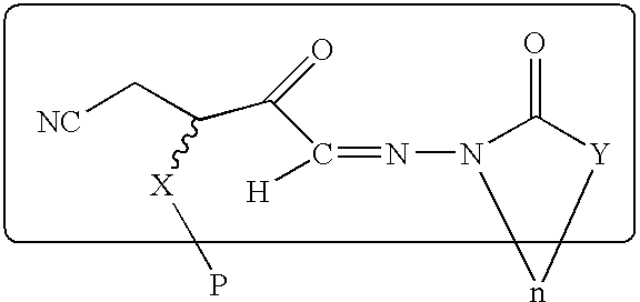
[NC]CC(C(C([H])=NN1C(=O)[Y]n1)=O)[X]P
